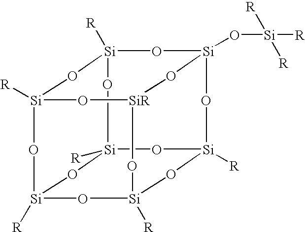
[Si]12([R])O[SiR]3O[Si]4([R])O[Si]([R])(O1)O[Si]1([R])O[Si]([R])(O2)O[Si](O[Si]([R])([R])[R])(O3)O[Si]([R])(O4)O1
